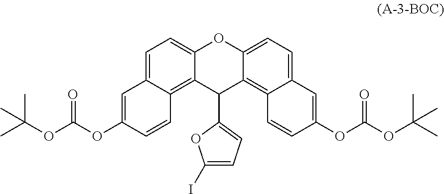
C1=C2C(=C3C(=C1)OC1=CC=C4C(=C1C3C1=CC=C(I)O1)C=CC(OC(OC(C)(C)C)=O)=C4)C=CC(OC(OC(C)(C)C)=O)=C2
